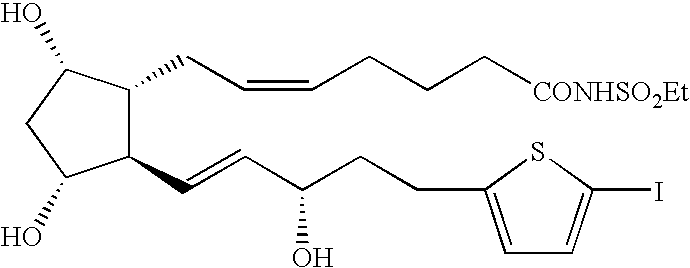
C1(C=CC(CCC2=CC=C(I)S2)O)C(CC=CCCC[CONHSO2Et])C(O)CC1O
